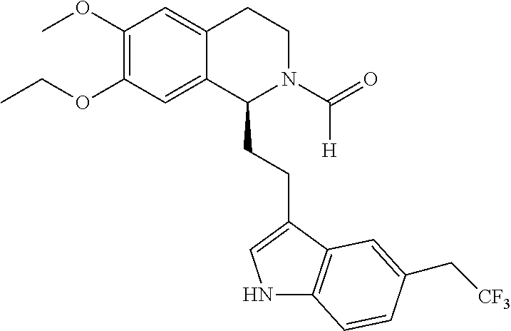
COC1=C(OCC)C=C2C(=C1)CCN(C(=O)[H])C2CCC1=CNC2=C1C=C(C[CF3])C=C2
